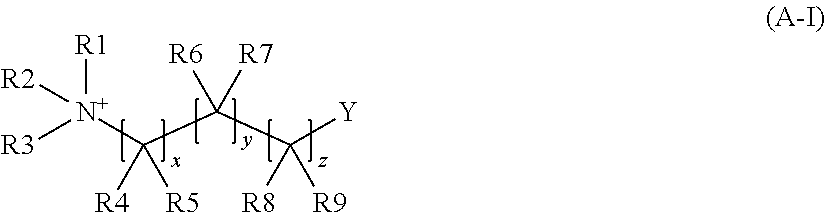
[R3][N+](C(C(C([Y])([R8])[R9])([R6])[R7])([R4])[R5])([R2])[R1]
